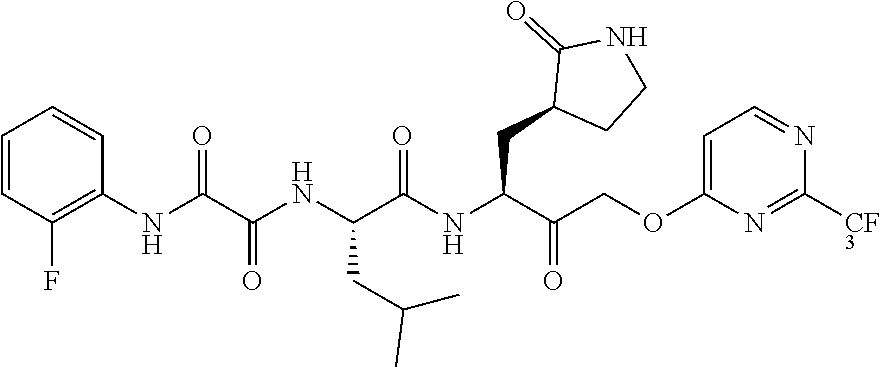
C1=CC(F)=C(NC(C(NC(C(NC(C(COC2=CC=NC([CF3])=N2)=O)CC2CCNC2=O)=O)CC(C)C)=O)=O)C=C1
